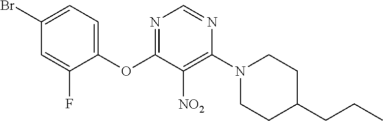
C1(OC2=NC=NC(N3CCC(CCC)CC3)=C2[NO2])=CC=C(Br)C=C1F
